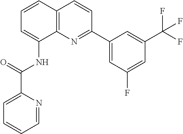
C1=CC2=C(C(NC(=O)C3=CC=CC=N3)=C1)N=C(C1=CC(F)=CC(C(F)(F)F)=C1)C=C2
